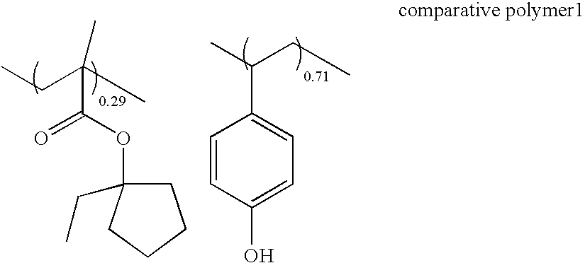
C1=C(O)C=CC(C(C)CC)=C1.O(C(=O)C(CC)(C)C)C1(CC)CCCC1
